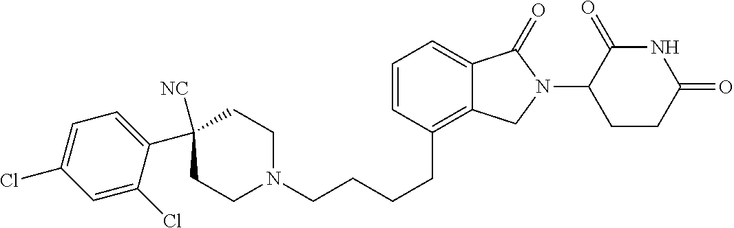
C(CCCC1=C2C(=CC=C1)C(=O)N(C1C(=O)NC(=O)CC1)C2)N1CCC(C2=CC=C(Cl)C=C2Cl)([NC])CC1
